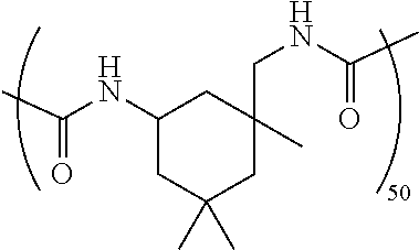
C1(NC(C)=O)CC(C)(C)CC(C)(CNC(C)=O)C1
